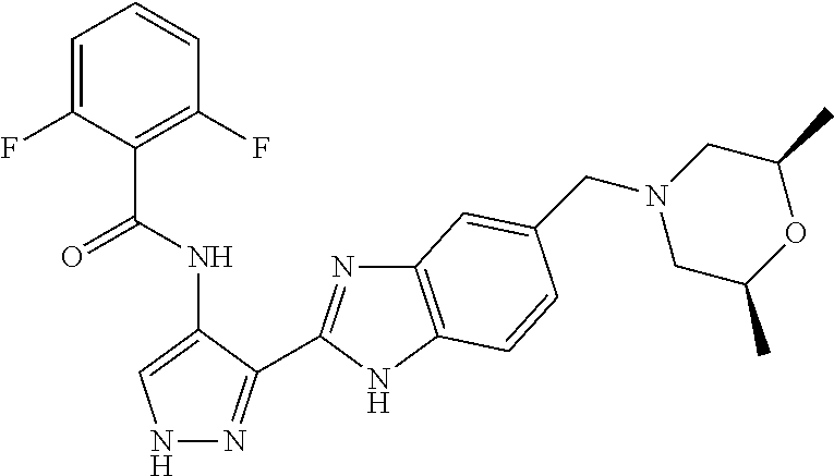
C1=C(F)C(C(NC2=CNN=C2C2=NC3=C(N2)C=CC(CN2CC(C)OC(C)C2)=C3)=O)=C(F)C=C1
